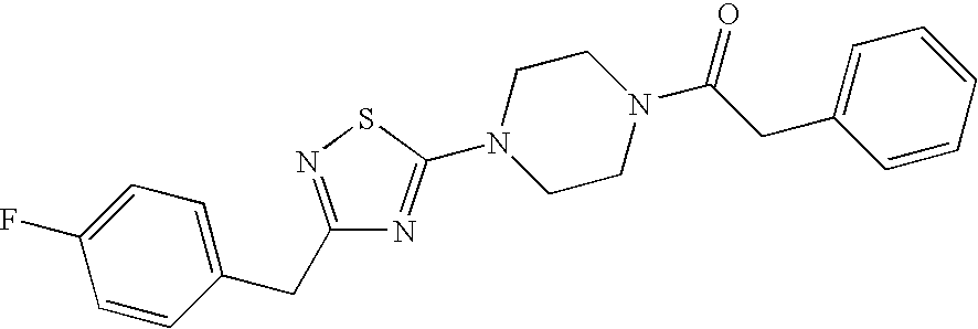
C1(CC2=CC=C(F)C=C2)=NSC(N2CCN(C(CC3=CC=CC=C3)=O)CC2)=N1
